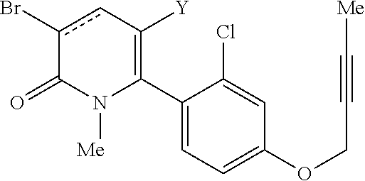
C1(C2=C([Y])cc(Br)C(=O)N2[Me])=CC=C(OCC#C[Me])C=C1Cl
